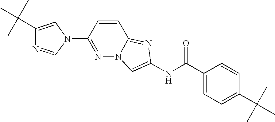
N1=C(N2C=C(C(C)(C)C)N=C2)C=CC2=NC(NC(C3=CC=C(C(C)(C)C)C=C3)=O)=CN12
